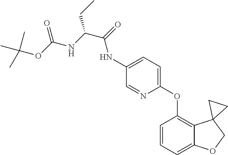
C1=CC=C2C(=C1OC1=CC=C(NC(C(NC(OC(C)(C)C)=O)CC)=O)C=N1)C1(CO2)CC1
